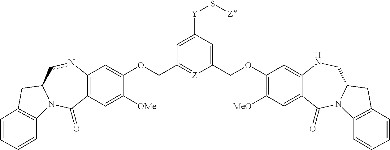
C12=C(C=C([OMe])C(OCC3=[Z]C(COC4=C([MeO])C=C5C(=C4)NCC4N(C5=O)C5=C(C4)C=CC=C5)=CC([Y]S[Z])=C3)=C1)C(=O)N1C(cn2)CC2=C1C=CC=C2
